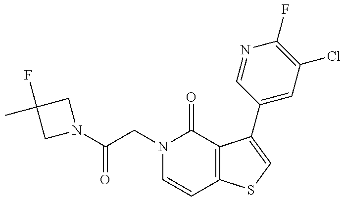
N1(C(CN2C=CC3=C(C2=O)C(C2=CC(Cl)=C(F)N=C2)=CS3)=O)CC(C)(F)C1
